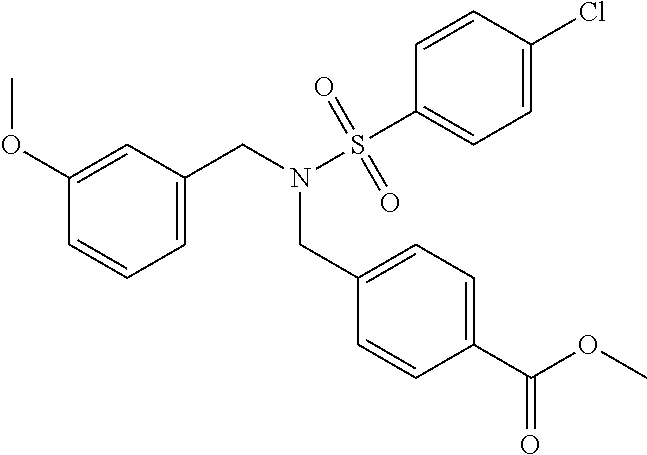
C1=C(CN(S(C2=CC=C(Cl)C=C2)(=O)=O)CC2=CC=C(C(OC)=O)C=C2)C=C(OC)C=C1
